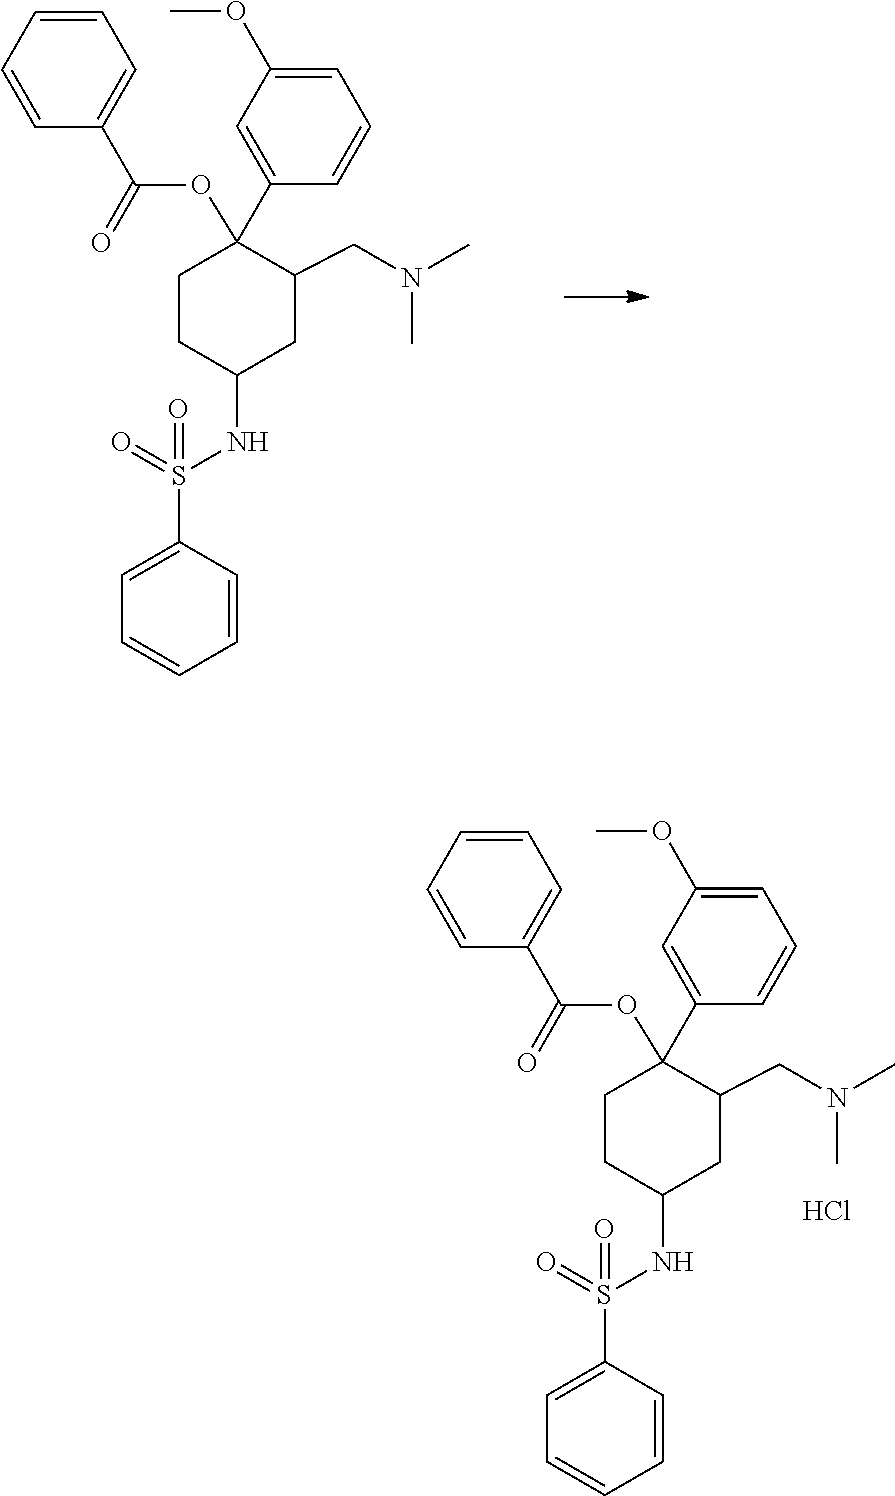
C1=CC(C(=O)OC2(C3=CC(OC)=CC=C3)CCC(NS(=O)(=O)C3=CC=CC=C3)CC2CN(C)C)=CC=C1.C1=CC(C(=O)OC2(C3=CC(OC)=CC=C3)CCC(NS(=O)(=O)C3=CC=CC=C3)CC2CN(C)C)=CC=C1.Cl
